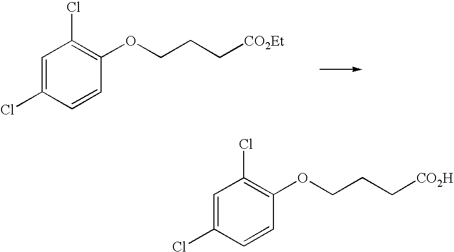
C1=CC(Cl)=CC(Cl)=C1OCCC[CO2Et].C1=CC(Cl)=CC(Cl)=C1OCCC[CO2H]
